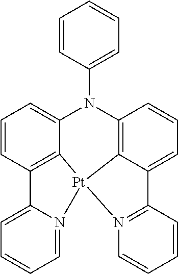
C12=CC=CC=N1[Pt]13C4=C2C=CC=C4N(C2=CC=CC=C2)C2=C1C(=CC=C2)C1=N3C=CC=C1
